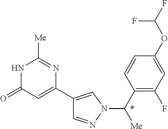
C1=NN(C(C2=C(F)C=C(OC(F)F)C=C2)[Me])C=C1C1=CC(=O)NC([Me])=N1
